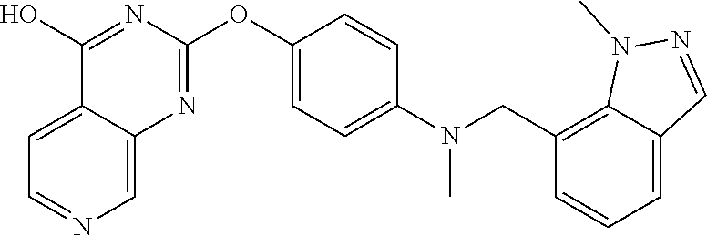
C12=CC=NC=C1N=C(OC1=CC=C(N(CC3=C4C(=CC=C3)C=NN4C)C)C=C1)N=C2O
